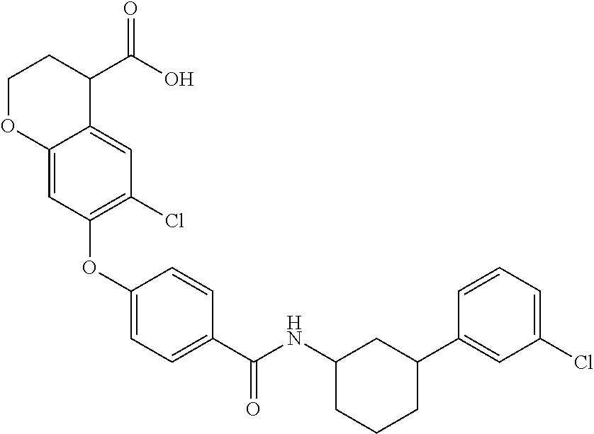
C12=CC(OC3=CC=C(C(NC4CCCC(C5=CC(Cl)=CC=C5)C4)=O)C=C3)=C(Cl)C=C1C(C(O)=O)CCO2
